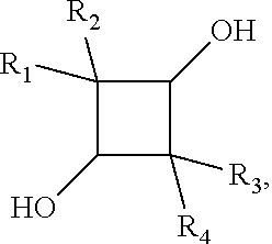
C1([R1])([R2])C(O)C([R4])([R3])C1O
